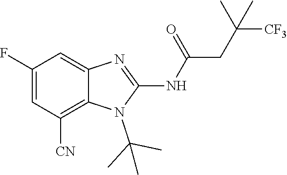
C1(F)=CC([CN])=C2C(=C1)N=C(NC(CC([CF3])(C)C)=O)N2C(C)(C)C
